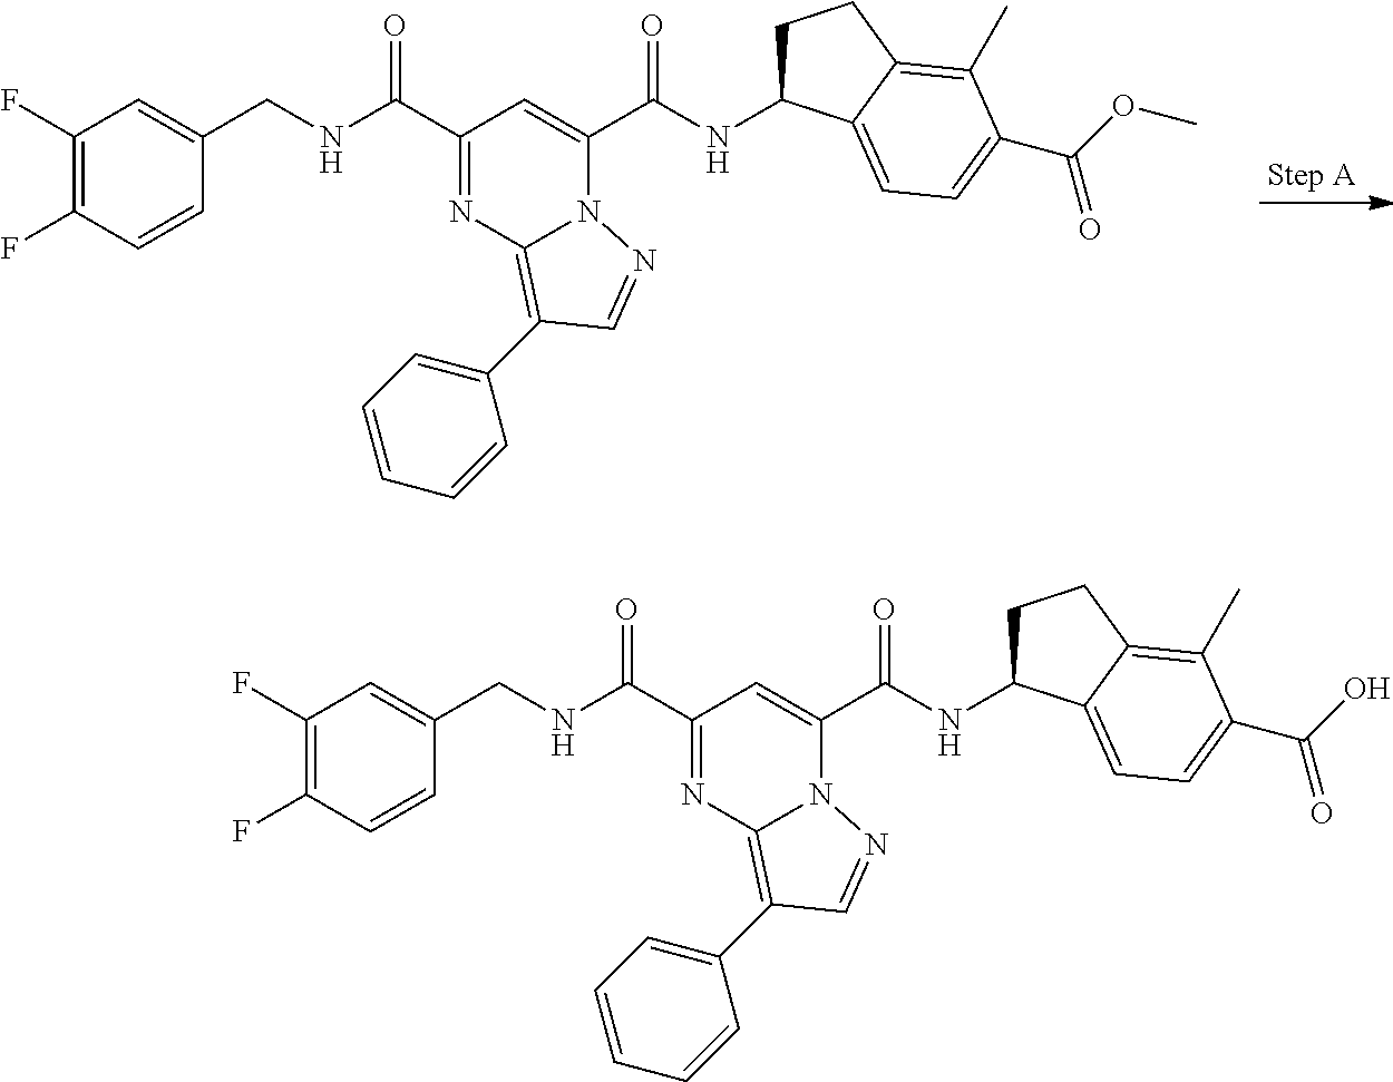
C1(F)=C(F)C=CC(CNC(C2=NC3=C(C4=CC=CC=C4)C=NN3C(C(NC3CCC4=C(C)C(C(OC)=O)=CC=C34)=O)=C2)=O)=C1.C1(F)=C(F)C=CC(CNC(C2=NC3=C(C4=CC=CC=C4)C=NN3C(C(NC3CCC4=C(C)C(C(O)=O)=CC=C34)=O)=C2)=O)=C1
